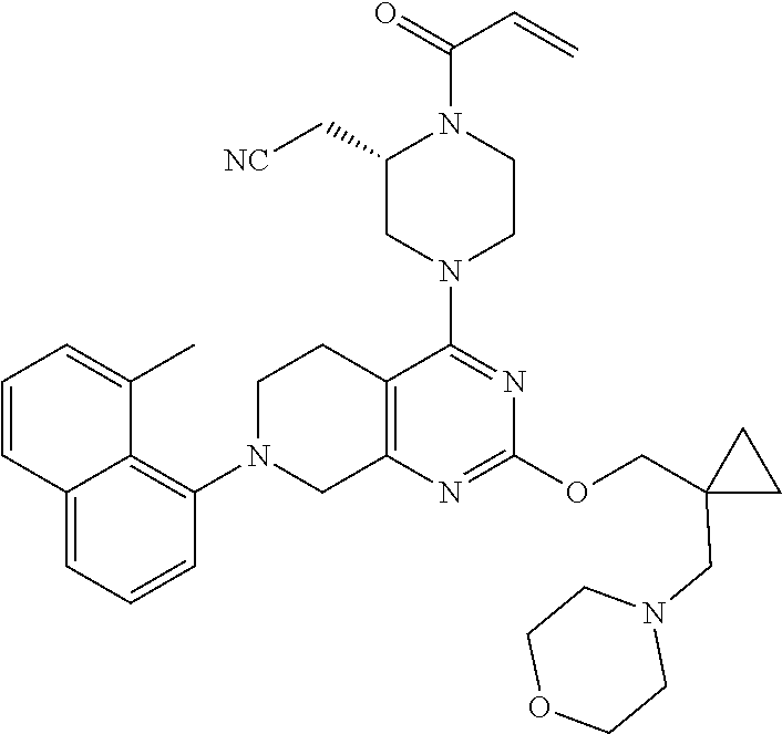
C12=CC=CC(N3CC4=C(CC3)C(N3CCN(C(=O)C=C)C(C[NC])C3)=NC(OCC3(CN5CCOCC5)CC3)=N4)=C1C(C)=CC=C2
